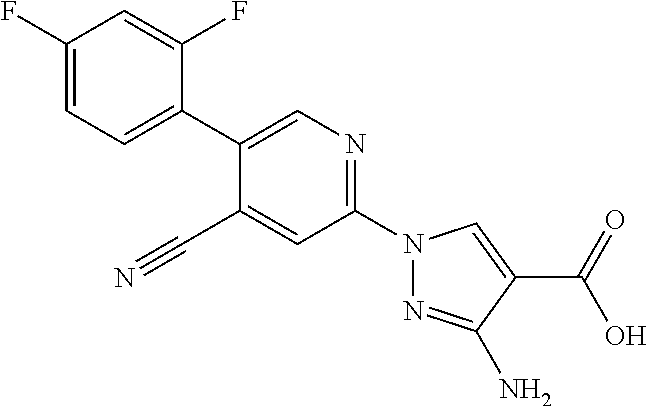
C1(C#N)=CC(N2N=C(N)C(C(O)=O)=C2)=NC=C1C1=CC=C(F)C=C1F
